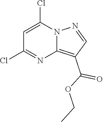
N12N=CC(C(OCC)=O)=C1N=C(Cl)C=C2Cl
